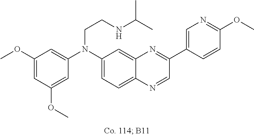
C1(OC)=CC(OC)=CC(N(C2=CC=C3C(=C2)N=C(C2=CN=C(OC)C=C2)C=N3)CCNC(C)C)=C1
